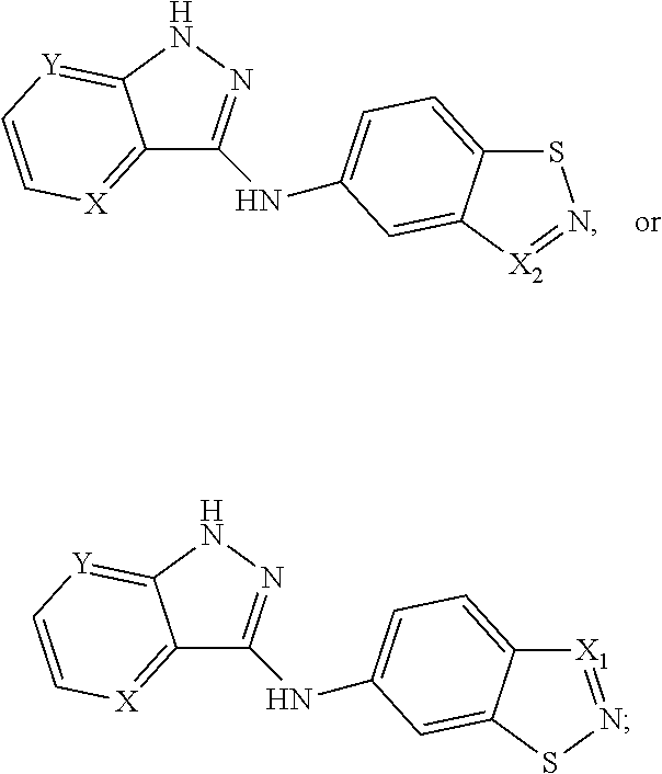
C12=[X]C=C[Y]=C1NN=C2NC1=CC=C2SN=[X2]C2=C1.C12=[X]C=C[Y]=C1NN=C2NC1=CC=C2[X1]=NSC2=C1
